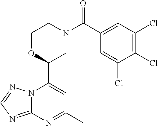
N12C(=NC=N1)N=C(C)C=C2C1CN(C(=O)C2=CC(Cl)=C(Cl)C(Cl)=C2)CCO1
